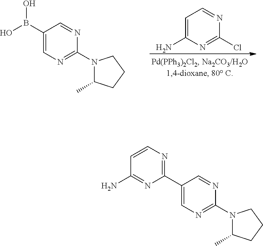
C1=C(N)N=C(Cl)N=C1.C1(B(O)O)=CN=C(N2C(C)CCC2)N=C1.C1(C2=NC=CC(N)=N2)=CN=C(N2C(C)CCC2)N=C1
